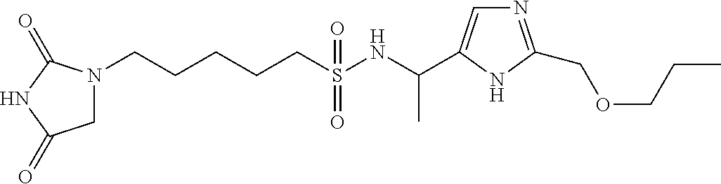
N1(CCCCCS(NC(C)C2=CN=C(COCCC)N2)(=O)=O)CC(=O)NC1=O
